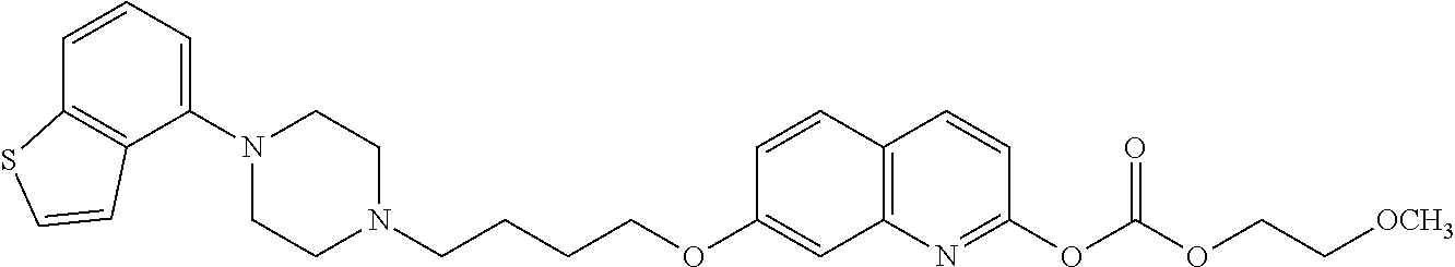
C1(N2CCN(CCCCOC3=CC4=C(C=C3)C=CC(OC(OCC[OCH3])=O)=N4)CC2)=CC=CC2=C1C=CS2
